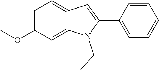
C1=C(OC)C=C2C(=C1)C=C(C1=CC=CC=C1)N2CC
